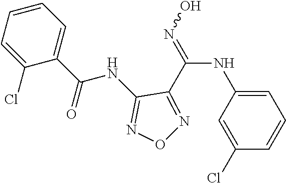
C1=C(NC(=NO)C2=NON=C2NC(C2=CC=CC=C2Cl)=O)C=C(Cl)C=C1
